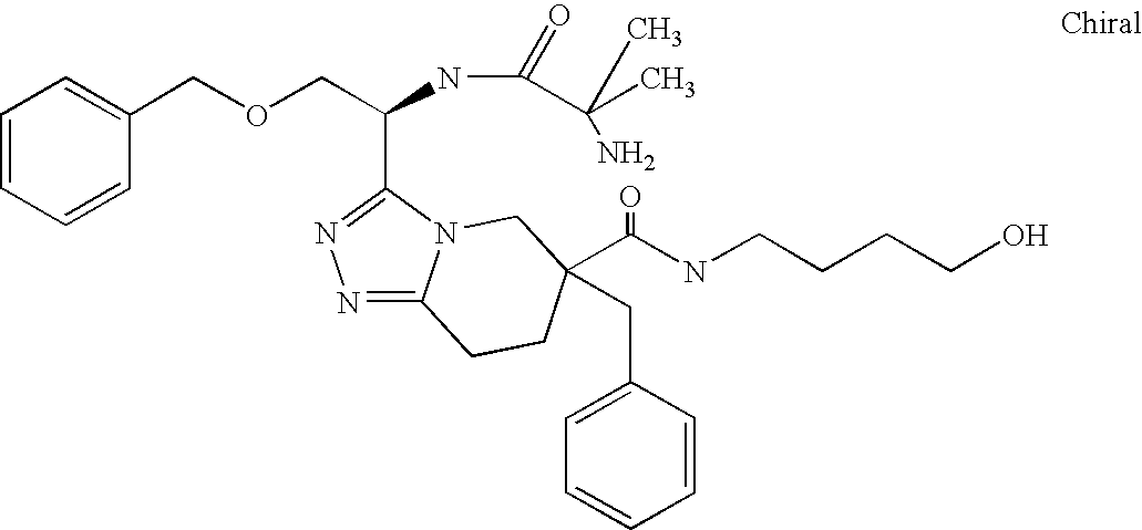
C(NC(=O)C(C)(C)N)(COCC1=CC=CC=C1)C1=NN=C2N1CC(C(NCCCCO)=O)(CC1=CC=CC=C1)CC2
